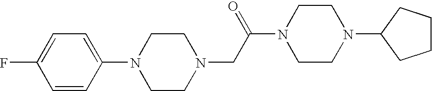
C1=CC(N2CCN(CC(N3CCN(C4CCCC4)CC3)=O)CC2)=CC=C1F
